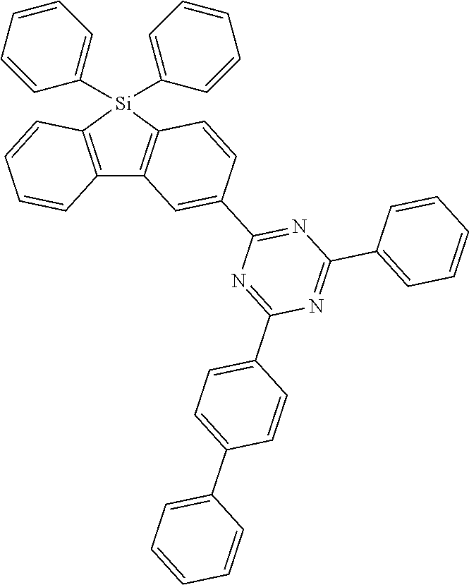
C12=C([Si](C3=CC=CC=C3)(C3=CC=CC=C3)C3=C1C=C(C1=NC(C4=CC=CC=C4)=NC(C4=CC=C(C5=CC=CC=C5)C=C4)=N1)C=C3)C=CC=C2
